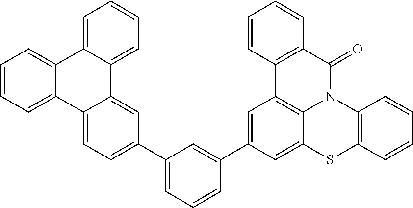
C1=CC=C2C(=C1)C1=CC=CC=C1C1=CC(C3=CC=CC(C4=CC5=C6C(=C4)SC4=C(N6C(=O)C6=C5C=CC=C6)C=CC=C4)=C3)=CC=C21
